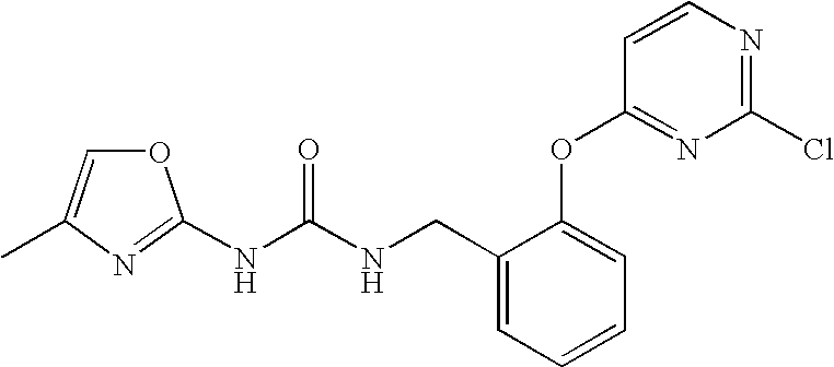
N(C(NCC1=CC=CC=C1OC1=NC(Cl)=NC=C1)=O)C1=NC(C)=CO1
